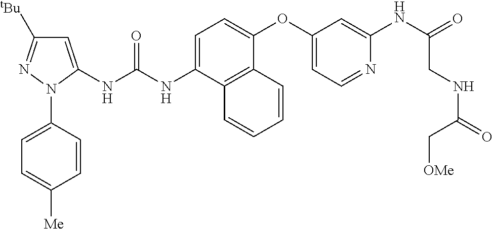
C1=C(NC(NC2=CC([tBu])=NN2C2=CC=C([Me])C=C2)=O)C2=C(C(OC3=CC=NC(NC(=O)CNC(C[OMe])=O)=C3)=C1)C=CC=C2
